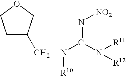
C1C(CN([R10])C(N([R11])[R12])=N[NO2])COC1
